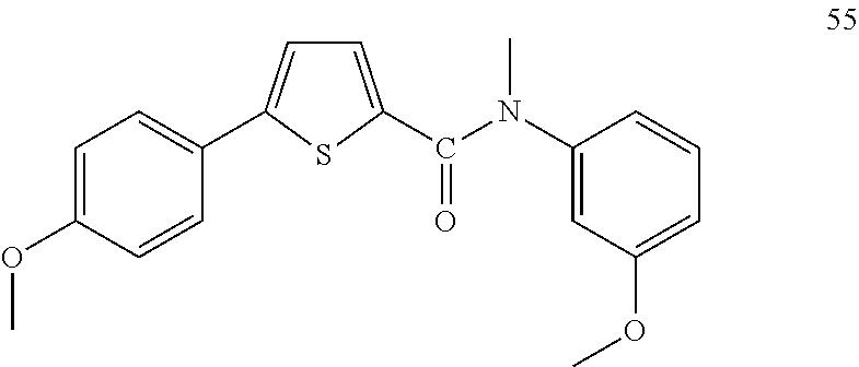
C1=C(OC)C=CC(C2=CC=C(C(N(C3=CC(OC)=CC=C3)C)=O)S2)=C1
